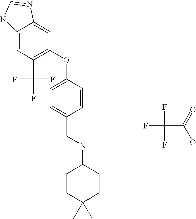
C12=CC(C(F)(F)F)=C(OC3=CC=C(CNC4CCC(C)(C)CC4)C=C3)C=C1N=CN2.FC(F)(F)C(=O)O
